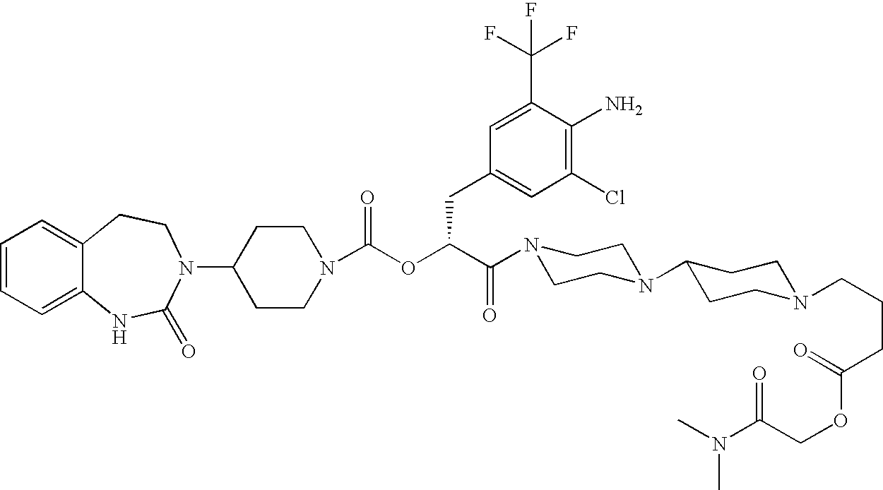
C1(N2C(=O)NC3=CC=CC=C3CC2)CCN(C(OC(C(N2CCN(C3CCN(CCCC(OCC(N(C)C)=O)=O)CC3)CC2)=O)CC2=CC(Cl)=C(N)C(C(F)(F)F)=C2)=O)CC1
